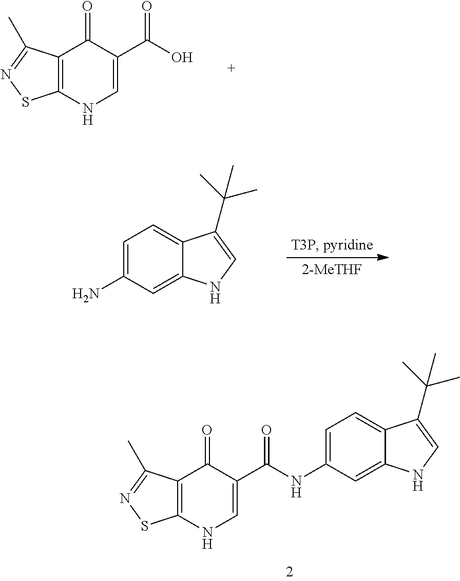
C1=C(NC(C2=CNC3=C(C2=O)C(C)=NS3)=O)C=C2C(=C1)C(C(C)(C)C)=CN2.C12=C(NC=C(C(O)=O)C1=O)SN=C2C.C1=C(N)C=C2C(=C1)C(C(C)(C)C)=CN2
